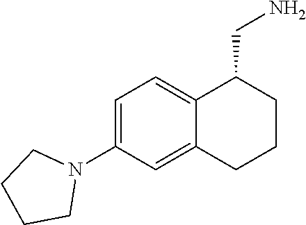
C1(N2CCCC2)=CC=C2C(=C1)CCCC2CN
